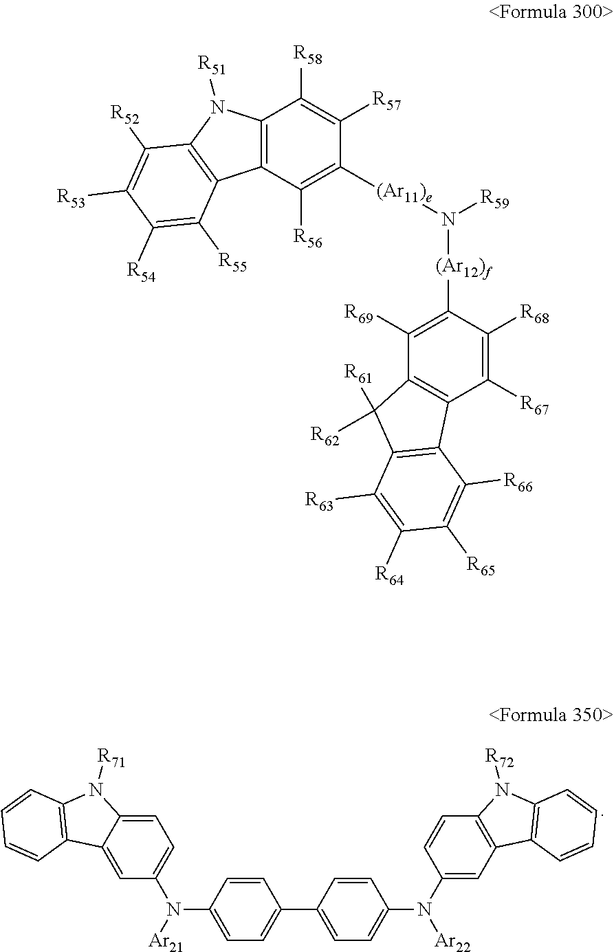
C1=C2C(=CC(N([Ar21])C3=CC=C(C4=CC=C(N(C5=CC6=C(C=C5)N([R72])C5=C6C=CC=C5)[Ar22])C=C4)C=C3)=C1)C1=C(N2[R71])C=CC=C1.C12=C(N([R51])C3=C1C([R55])=C([R54])C([R53])=C3[R52])C([R58])=C([R57])C([(Ar11)e]N([R59])[(Ar12)f]C1=C([R69])C3=C(C([R67])=C1[R68])C1=C(C3([R62])[R61])C([R63])=C([R64])C([R65])=C1[R66])=C2[R56]
